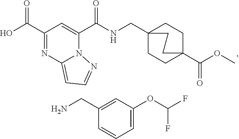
C(C1=NC2=CC=NN2C(C(NCC23CCC(C(OC)=O)(CC2)CC3)=O)=C1)(=O)O.C1(CN)=CC(OC(F)F)=CC=C1
